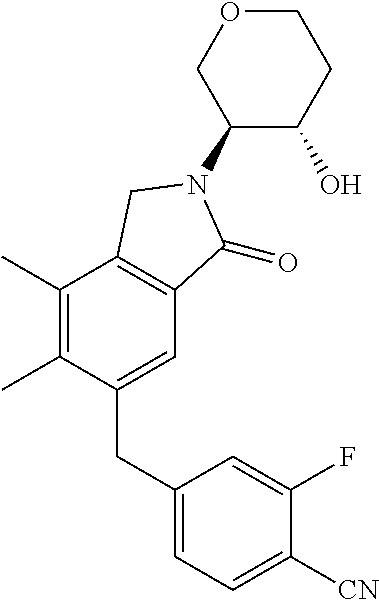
C1(C)=C(C)C(CC2=CC=C([CN])C(F)=C2)=CC2=C1CN(C1C(O)CCOC1)C2=O
